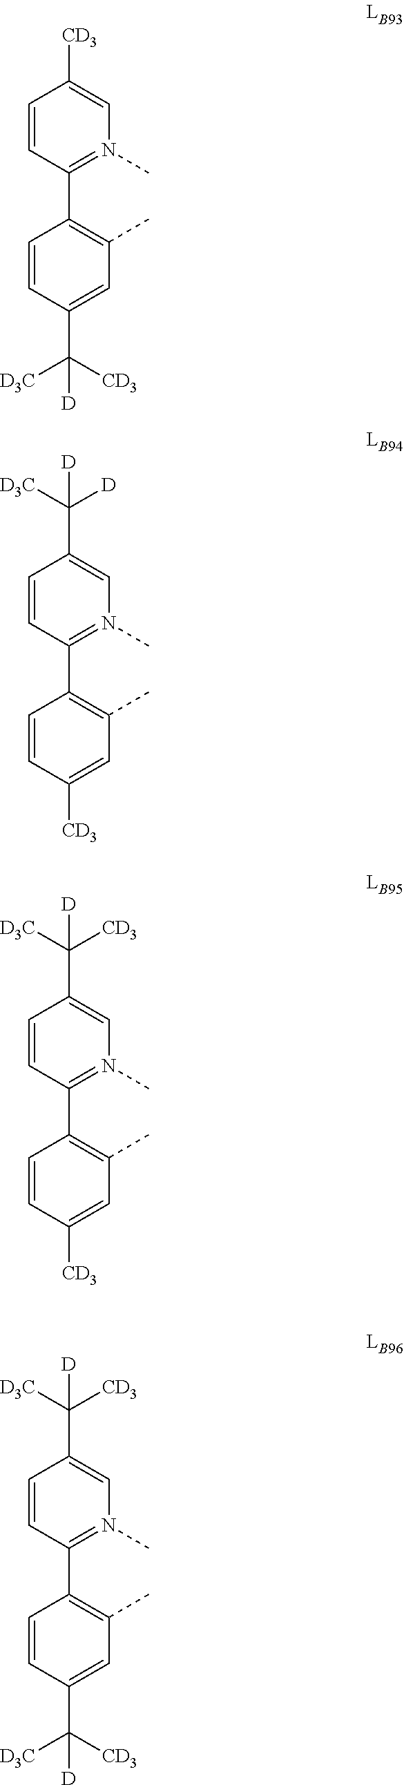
C1=CC(C2=C(C)C=C(C([CD3])([D3C])[D])C=C2)=N(C)C=C1[CD3].C1=CC(C2=C(C)C=C([CD3])C=C2)=N(C)C=C1C([D])([D3C])[D].C1=CC(C2=C(C)C=C([CD3])C=C2)=N(C)C=C1C([CD3])([D3C])[D].C1=CC(C2=C(C)C=C(C([CD3])([D3C])[D])C=C2)=N(C)C=C1C([CD3])([D3C])[D]
